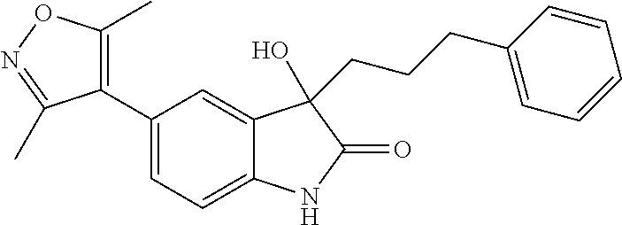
C1=C(C2=C(C)ON=C2C)C=C2C(=C1)NC(=O)C2(O)CCCC1=CC=CC=C1
